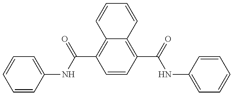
C1=CC(NC(C2=C3C(=C(C(=O)NC4=CC=CC=C4)C=C2)C=CC=C3)=O)=CC=C1
